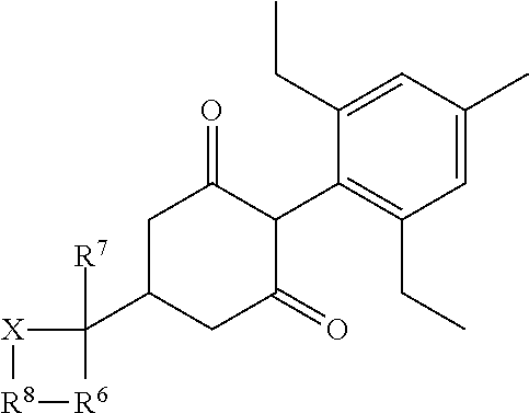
C1=C(C)C=C(CC)C(C2C(=O)CC(C3([R7])[X][R8][R6]3)CC2=O)=C1CC
